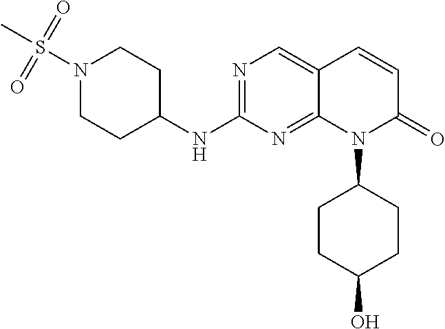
N1(S(C)(=O)=O)CCC(NC2=NC=C3C(=N2)N(C2CCC(O)CC2)C(=O)C=C3)CC1
